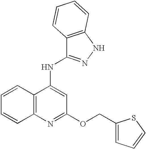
C12=C(C(NC3=NNC4=C3C=CC=C4)=CC(OCC3=CC=CS3)=N1)C=CC=C2
